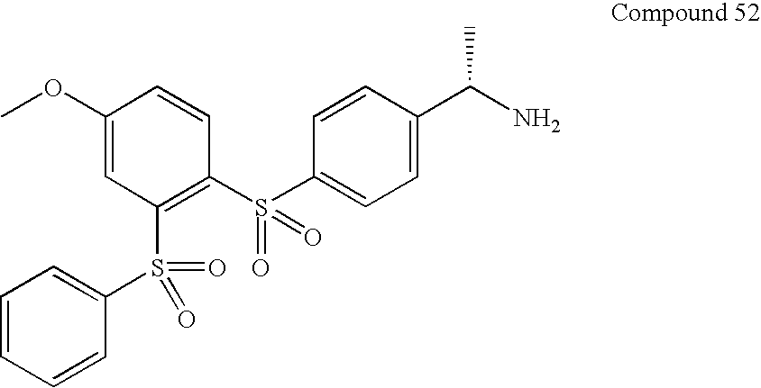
C1(OC)=CC(S(C2=CC=CC=C2)(=O)=O)=C(S(C2=CC=C(C(N)C)C=C2)(=O)=O)C=C1
